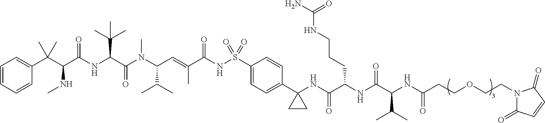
C1=CC=CC(C(C(C(NC(C(N(C(C=C(C(NS(C2=CC=C(C3(NC(C(NC(C(NC(CCOCCN4C(=O)C=CC4=O)=O)C(C)C)=O)CCCNC(N)=O)=O)CC3)C=C2)(=O)=O)=O)C)C(C)C)C)=O)C(C)(C)C)=O)NC)(C)C)=C1
